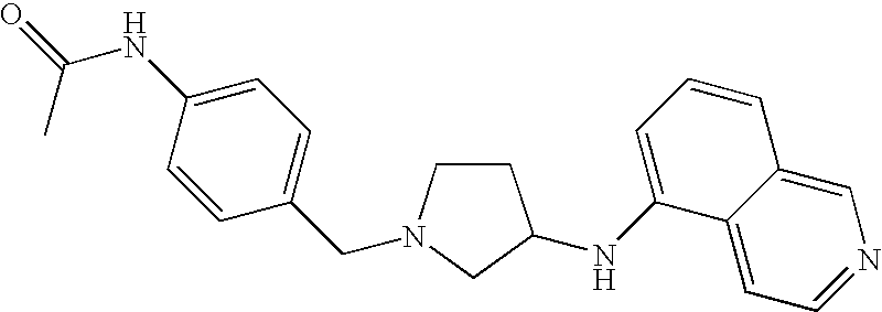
C1CC(NC2=CC=CC3=CN=CC=C23)CN1CC1=CC=C(NC(C)=O)C=C1
